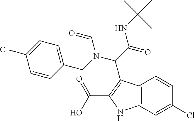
C12=C(NC(C(O)=O)=C1C(C(NC(C)(C)C)=O)N(C=O)CC1=CC=C(Cl)C=C1)C=C(Cl)C=C2
